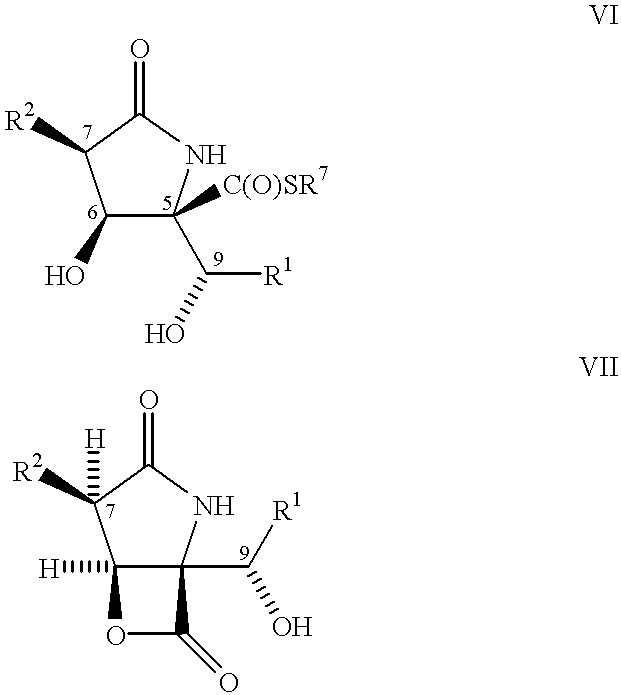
C1(O)C(C([R1])O)([C(O)SR7])NC(=O)C1[R2].C12([H])C(C(O)[R1])(NC(=O)C1([R2])[H])C(=O)O2
